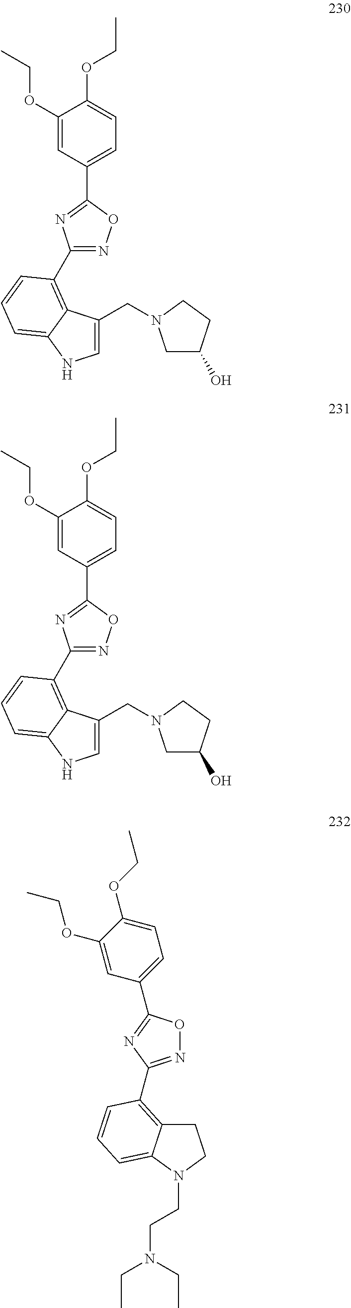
C1(OCC)=CC(C2=NC(C3=C4C(CN5CC(O)CC5)=CNC4=CC=C3)=NO2)=CC=C1OCC.C1(OCC)=CC(C2=NC(C3=C4C(CN5CC(O)CC5)=CNC4=CC=C3)=NO2)=CC=C1OCC.N1=C(C2=C3CCN(CCN(CC)CC)C3=CC=C2)N=C(C2=CC=C(OCC)C(OCC)=C2)O1
